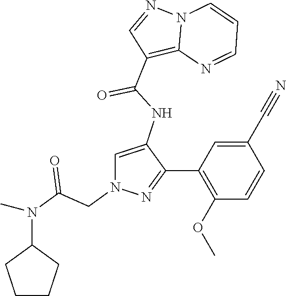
N12C(=C(C(NC3=CN(CC(N(C)C4CCCC4)=O)N=C3C3=C(OC)C=CC(C#N)=C3)=O)C=N1)N=CC=C2
